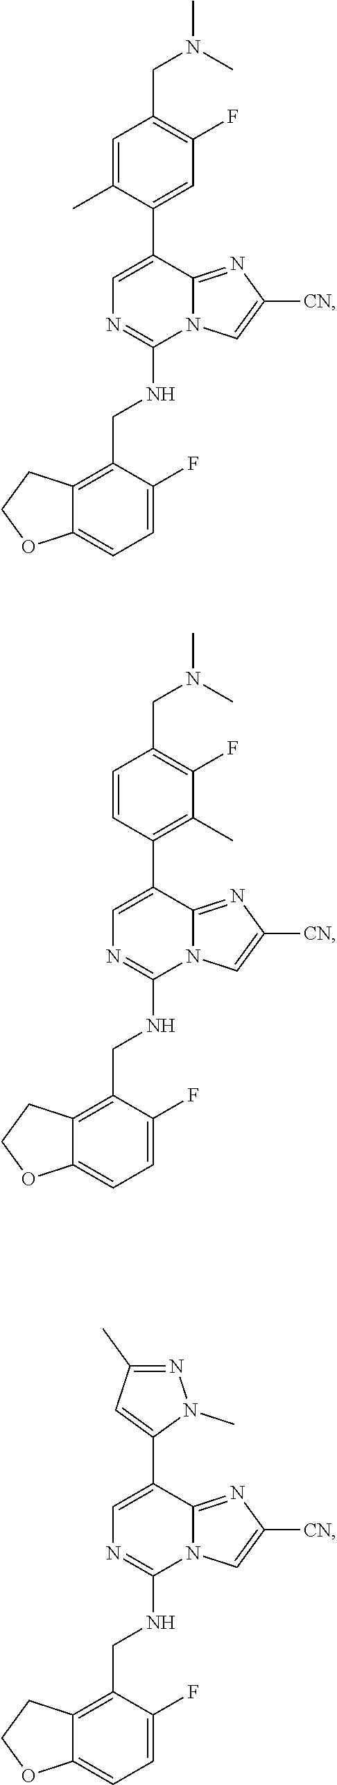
C1=C(C2=CC(F)=C(CN(C)C)C=C2C)C2=NC([CN])=CN2C(NCC2=C3C(=CC=C2F)OCC3)=N1.C1=C(C2=C(C)C(F)=C(CN(C)C)C=C2)C2=NC([CN])=CN2C(NCC2=C3C(=CC=C2F)OCC3)=N1.C1=C(C2=CC(C)=NN2C)C2=NC([CN])=CN2C(NCC2=C3C(=CC=C2F)OCC3)=N1
